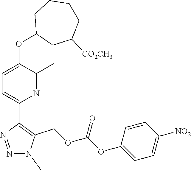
N1(C)N=NC(C2=CC=C(OC3CC([CO2CH3])CCCC3)C(C)=N2)=C1COC(OC1=CC=C([NO2])C=C1)=O
